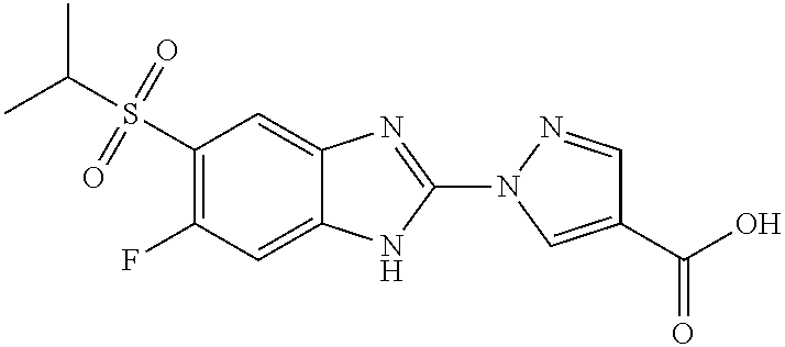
S(C1=C(F)C=C2C(=C1)N=C(N1C=C(C(=O)O)C=N1)N2)(C(C)C)(=O)=O
